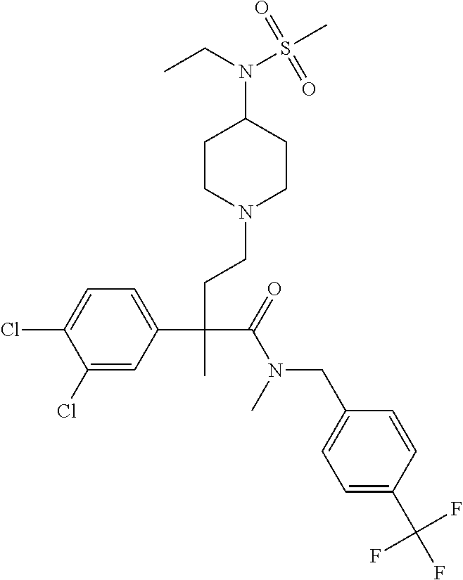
C1(Cl)=CC(C(CCN2CCC(N(S(C)(=O)=O)CC)CC2)(C(=O)N(CC2=CC=C(C(F)(F)F)C=C2)C)C)=CC=C1Cl
